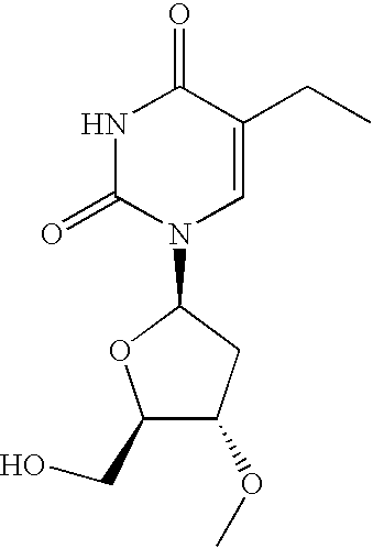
C1(=O)NC(=O)C(CC)=CN1C1CC(OC)C(CO)O1
